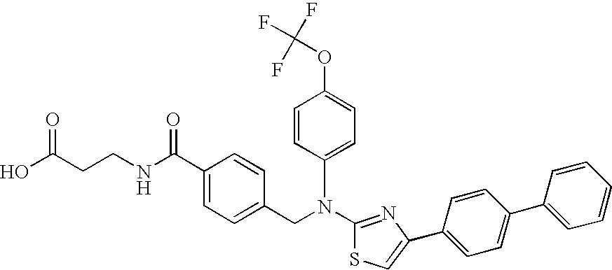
N(C1=NC(C2=CC=C(C3=CC=CC=C3)C=C2)=CS1)(CC1=CC=C(C(NCCC(O)=O)=O)C=C1)C1=CC=C(OC(F)(F)F)C=C1
